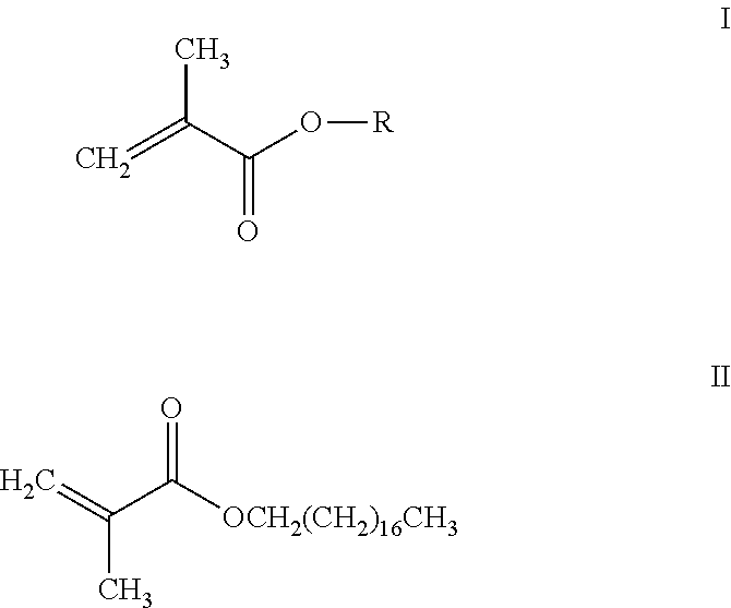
CC(C(O[R])=O)=C.O=C([OCH2(CH2)16CH3])C(=C)C
